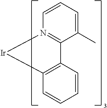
C12=C(C=CC=C1)[Ir]N1=C2C(C)=CC=C1
